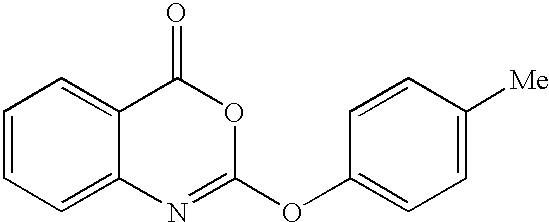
C1=CC=C2C(=C1)C(=O)OC(OC1=CC=C([Me])C=C1)=N2
